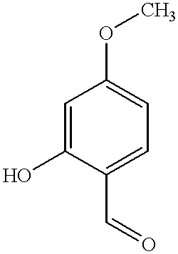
C1=C(O)C(C=O)=CC=C1OC
